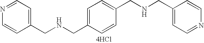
C1(CNCC2=CC=C(CNCC3=CC=NC=C3)C=C2)=CC=NC=C1.[4HCl]
